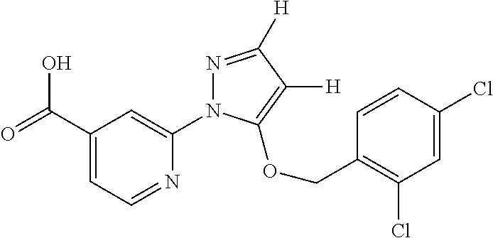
C1(C(=O)O)=CC=NC(N2N=C([H])C([H])=C2OCC2=C(Cl)C=C(Cl)C=C2)=C1
